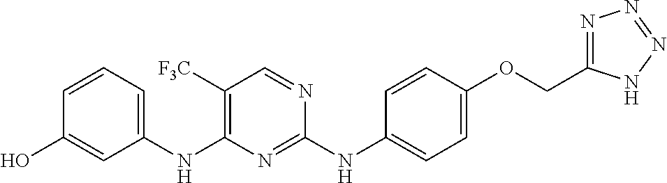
C1=CC=C(NC2=C([F3C])C=NC(NC3=CC=C(OCC4=NN=NN4)C=C3)=N2)C=C1O
